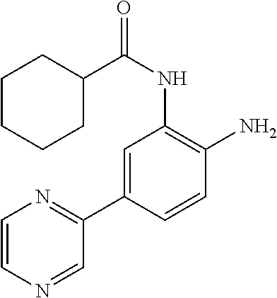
C1=C(C2=NC=CN=C2)C=CC(N)=C1NC(C1CCCCC1)=O
